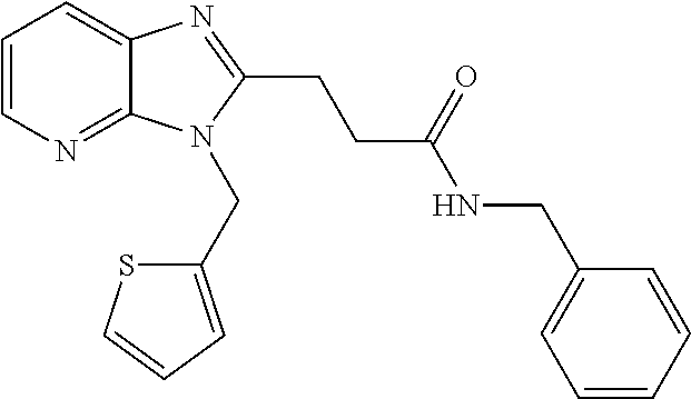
C1=CN=C2C(=C1)N=C(CCC(NCC1=CC=CC=C1)=O)N2CC1=CC=CS1
